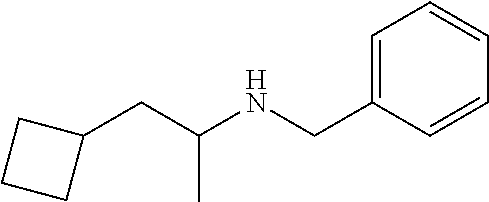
C1(CC(NCC2=CC=CC=C2)C)CCC1
